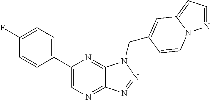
C1=C(C2=CN=C3C(=N2)N(CC2=CC4=CC=NN4C=C2)N=N3)C=CC(F)=C1
